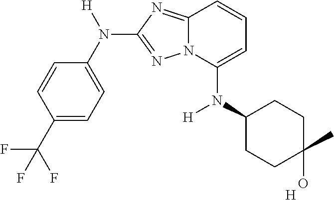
C1=CC(C(F)(F)F)=CC=C1N([H])C1=NN2C(=N1)C=CC=C2N(C1CCC(C)(O)CC1)[H].[H]
